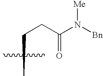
CCCC(N([Bn])[Me])=O
